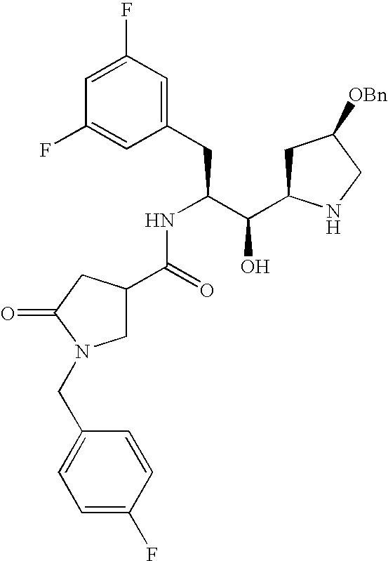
C1(F)=CC(F)=CC(CC(C(C2CC([OBn])CN2)O)NC(C2CN(CC3=CC=C(F)C=C3)C(=O)C2)=O)=C1
